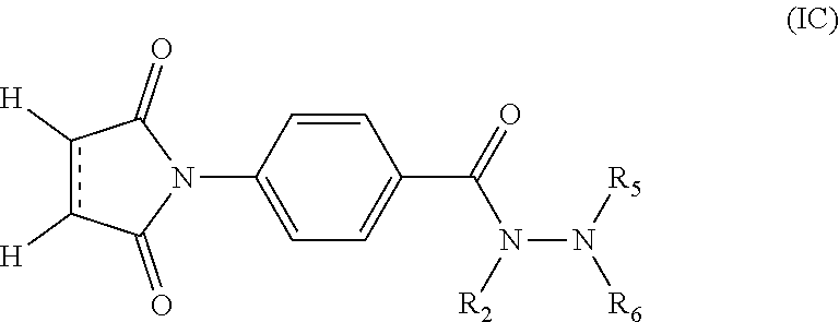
c1([H])c([H])C(=O)N(C2=CC=C(C(N([R2])N([R6])[R5])=O)C=C2)C1=O
